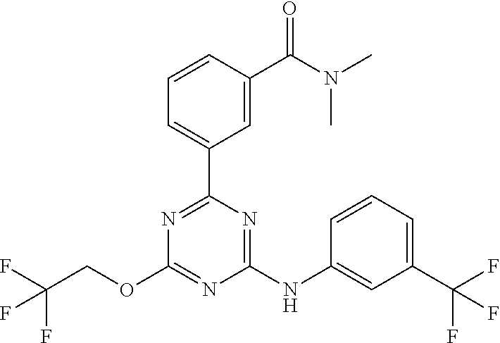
C1(C2=CC=CC(C(N(C)C)=O)=C2)=NC(OCC(F)(F)F)=NC(NC2=CC(C(F)(F)F)=CC=C2)=N1
